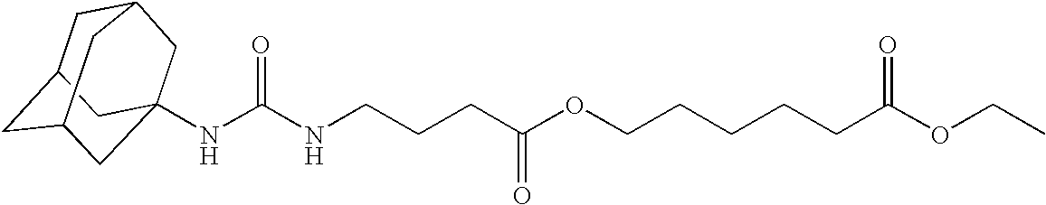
C1C2CC3CC(NC(NCCCC(OCCCCCC(OCC)=O)=O)=O)(CC1C3)C2
